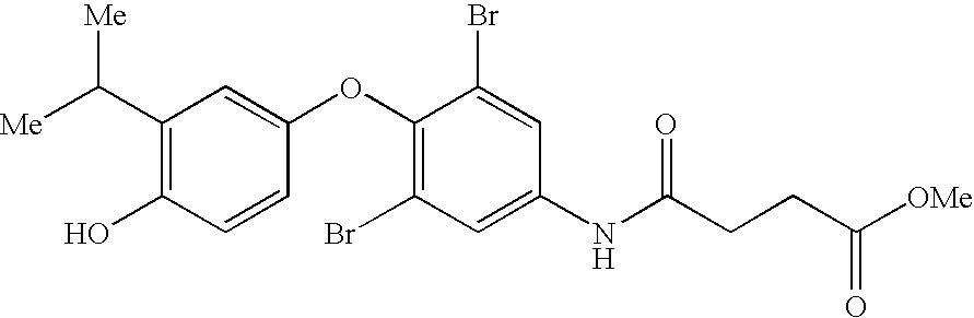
[Me]C(C1=C(O)C=CC(OC2=C(Br)C=C(NC(CCC([OMe])=O)=O)C=C2Br)=C1)[Me]
